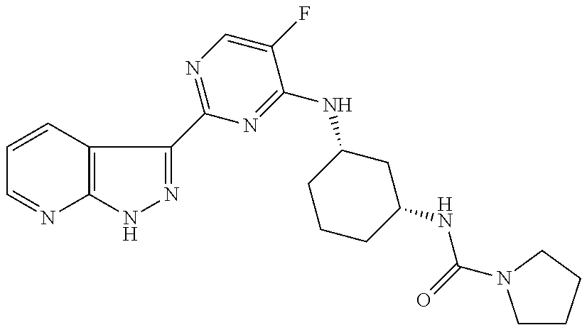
C1=CC2=C(N=C1)NN=C2C1=NC=C(F)C(NC2CCCC(NC(=O)N3CCCC3)C2)=N1
